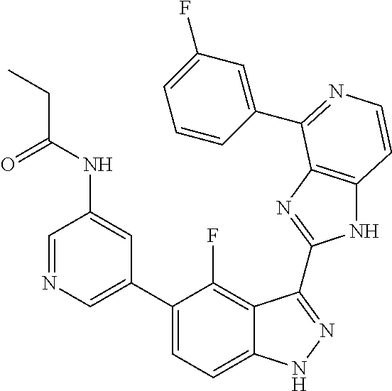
C1=C(C2=CC=C3C(=C2F)C(C2=NC4=C(N2)C=CN=C4C2=CC(F)=CC=C2)=NN3)C=C(NC(CC)=O)C=N1
